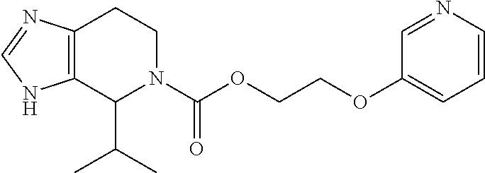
C12=C(C(C(C)C)N(C(OCCOC3=CC=CN=C3)=O)CC1)NC=N2
